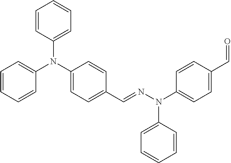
C1(N(C2=CC=C(C=NN(C3=CC=C(C=O)C=C3)C3=CC=CC=C3)C=C2)C2=CC=CC=C2)=CC=CC=C1
